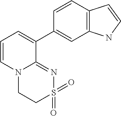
C12=C(C=CC(C3=CC=CN4C3=NS(=O)(=O)CC4)=C1)C=CN2
